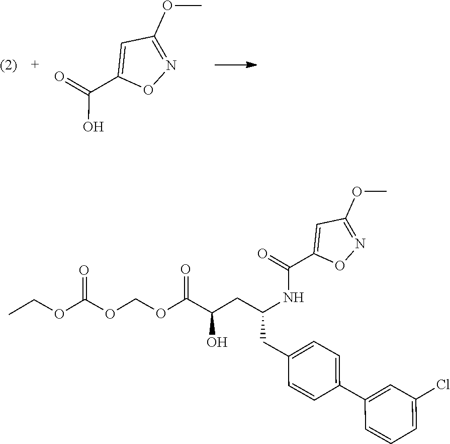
OC(C1=CC(OC)=NO1)=O.O(C(C(CC(CC1=CC=C(C2=CC(Cl)=CC=C2)C=C1)NC(C1=CC(OC)=NO1)=O)O)=O)COC(OCC)=O
